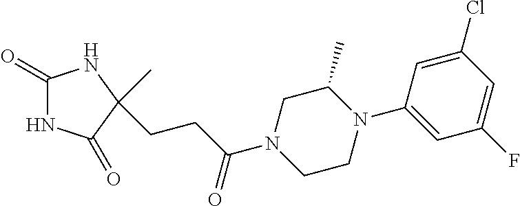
C1(=O)NC(=O)C(C)(CCC(N2CCN(C3=CC(F)=CC(Cl)=C3)C(C)C2)=O)N1
